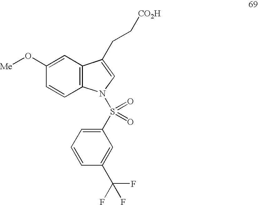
C1(O[Me])=CC2=C(C=C1)N(S(C1=CC=CC(C(F)(F)F)=C1)(=O)=O)C=C2CC[CO2H]
